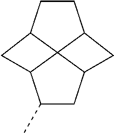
C1CC2C34C1CC3C(C)CC4C2
